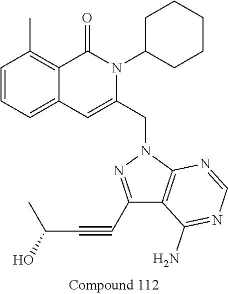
C1=CC=C2C(=C1C)C(=O)N(C1CCCCC1)C(CN1N=C(C#CC(C)O)C3=C1N=CN=C3N)=C2
